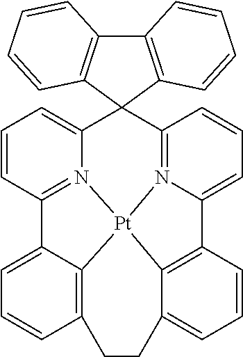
C1=CC2=N3C(=C1)C1(C4=N5C(=CC=C4)C4=C6C(=CC=C4)CCC4=C(C2=CC=C4)[Pt]356)C2=C(C3=C1C=CC=C3)C=CC=C2
